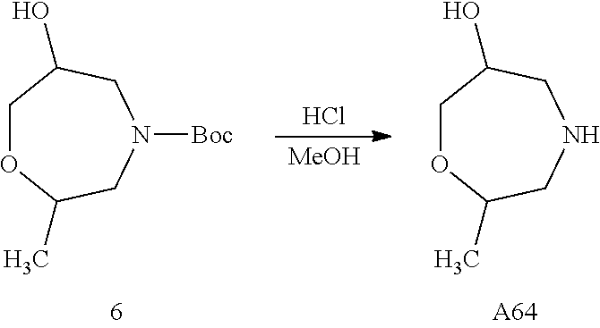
O1CC(O)CNCC1C.[A64].O1CC(O)CN([Boc])CC1C.Cl.[MeOH]
